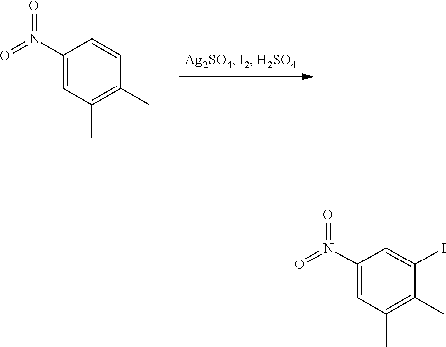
C1(N(=O)=O)=CC(C)=C(C)C=C1.C1(N(=O)=O)=CC(C)=C(C)C(I)=C1
